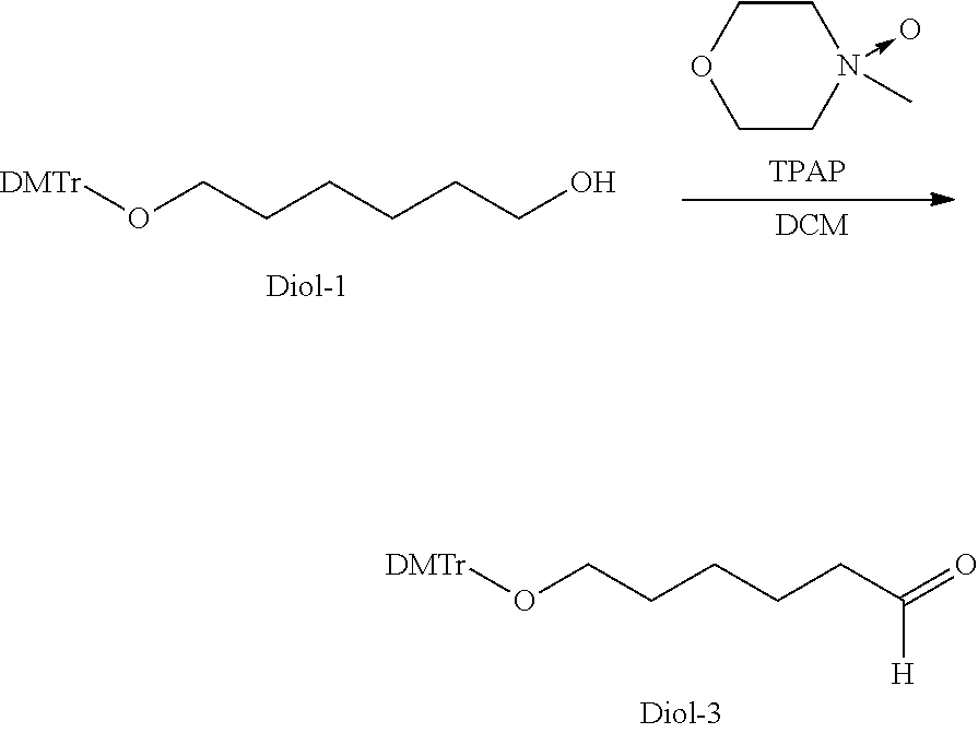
O(CCCCCCO)[DMTr].C1CN(C)(->O)CCO1.O(CCCCCC(=O)[H])[DMTr]
